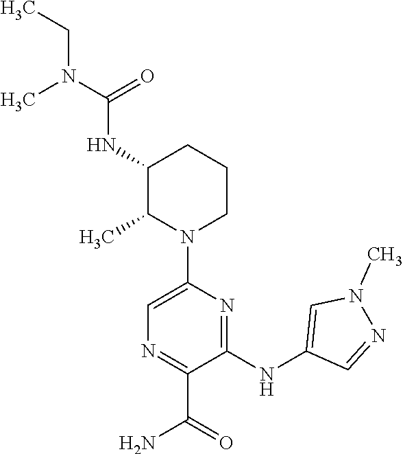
CN(C(=O)NC1C(C)N(C2=CN=C(C(=O)N)C(NC3=CN(C)N=C3)=N2)CCC1)CC
